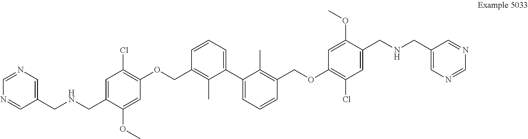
C1=CC=C(C2=CC=CC(COC3=C(Cl)C=C(CNCC4=CN=CN=C4)C(OC)=C3)=C2C)C(C)=C1COC1=C(Cl)C=C(CNCC2=CN=CN=C2)C(OC)=C1
